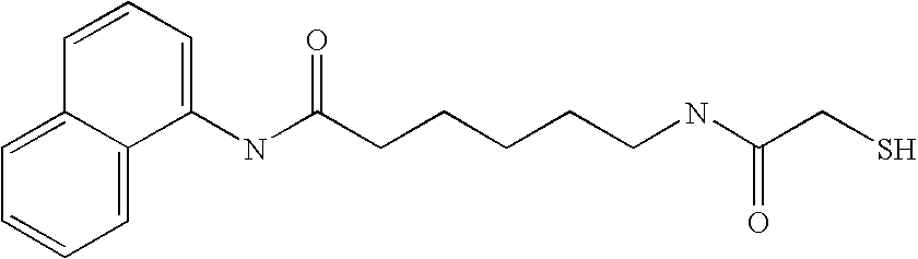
C1=C2C(=CC=C1)C(NC(CCCCCNC(CS)=O)=O)=CC=C2
